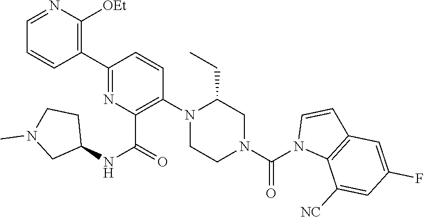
C1(C2=C([OEt])N=CC=C2)=NC(C(=O)NC2CCN(C)C2)=C(N2CCN(C(N3C4=C(C=C3)C=C(F)C=C4[NC])=O)CC2CC)C=C1
